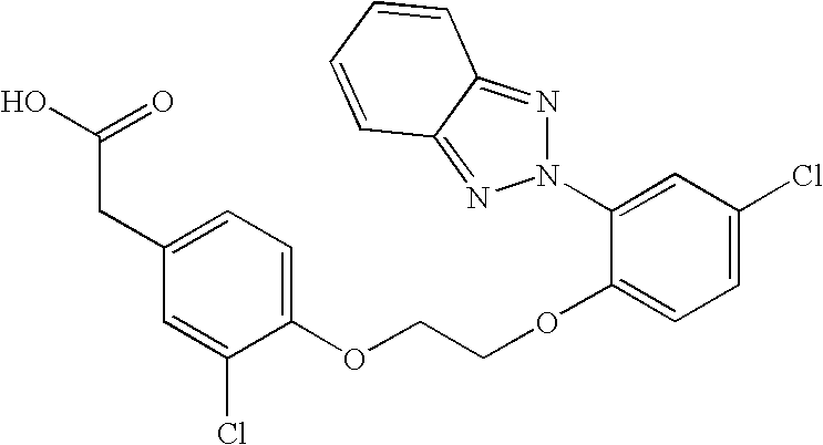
C1(CC(O)=O)=CC=C(OCCOC2=CC=C(Cl)C=C2N2N=C3C(=N2)C=CC=C3)C(Cl)=C1
